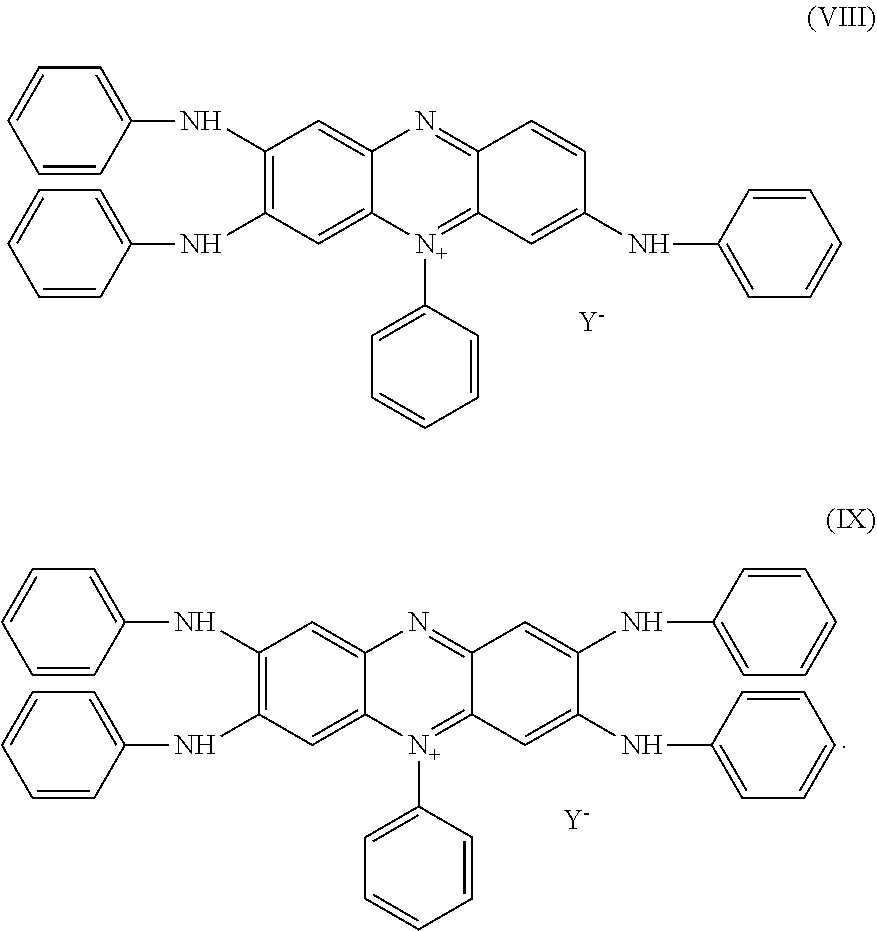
[Y].C12=CC(NC3=CC=CC=C3)=C(NC3=CC=CC=C3)C=C1N=C1C(=[N+]2C2=CC=CC=C2)C=C(NC2=CC=CC=C2)C=C1.[Y].C12=CC(NC3=CC=CC=C3)=C(NC3=CC=CC=C3)C=C1N=C1C(=[N+]2C2=CC=CC=C2)C=C(NC2=CC=CC=C2)C(NC2=CC=CC=C2)=C1
